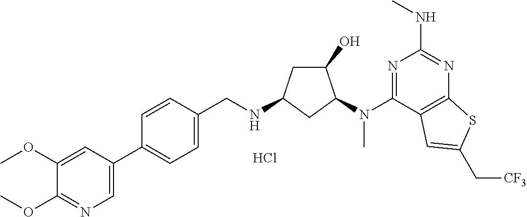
C1(OC)=NC=C(C2=CC=C(CNC3CC(O)C(N(C4=NC(NC)=NC5=C4C=C(C[CF3])S5)C)C3)C=C2)C=C1OC.Cl
